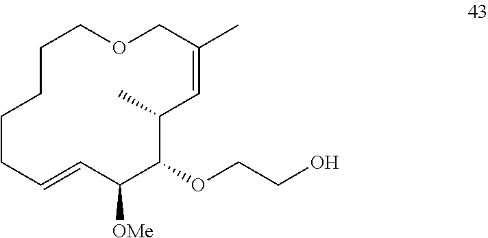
C1CCCC=CC([OMe])C(OCCO)C(C)C=C(C)COC1
